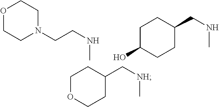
O1CCN(CCNC)CC1.C1C(CNC)CCC(O)C1.C1C(C[NH]C)CCOC1
